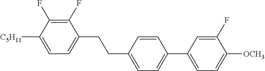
C1(F)=C(F)C([C5H11])=CC=C1CCC1=CC=C(C2=CC=C([OCH3])C(F)=C2)C=C1
